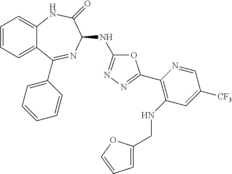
C1=CC=C2C(=C1)NC(=O)C(NC1=NN=C(C3=C(NCC4=CC=CO4)C=C([CF3])C=N3)O1)N=C2C1=CC=CC=C1
